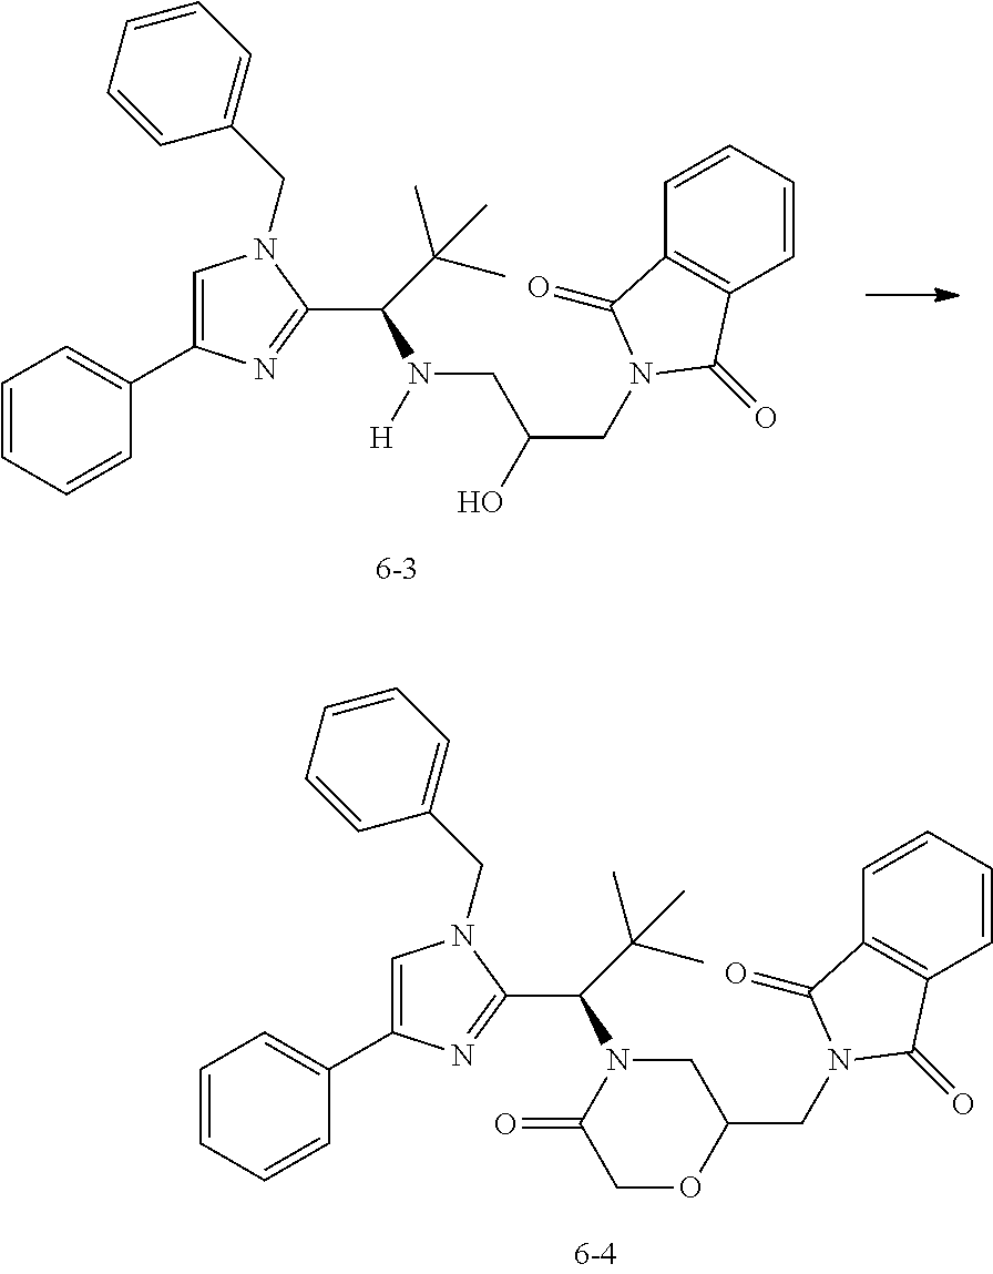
C1=CC=CC(C2=CN(CC3=CC=CC=C3)C(C(C(C)(C)C)N3CC(CN4C(=O)C5=C(C=CC=C5)C4=O)OCC3=O)=N2)=C1.C1=CC=CC(C2=CN(CC3=CC=CC=C3)C(C(C(C)(C)C)N(CC(O)CN3C(=O)C4=C(C=CC=C4)C3=O)[H])=N2)=C1
